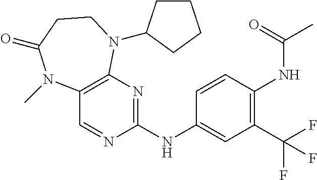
N(C1=C(C(F)(F)F)C=C(NC2=NC3=C(C=N2)N(C)C(=O)CCN3C2CCCC2)C=C1)C(C)=O
